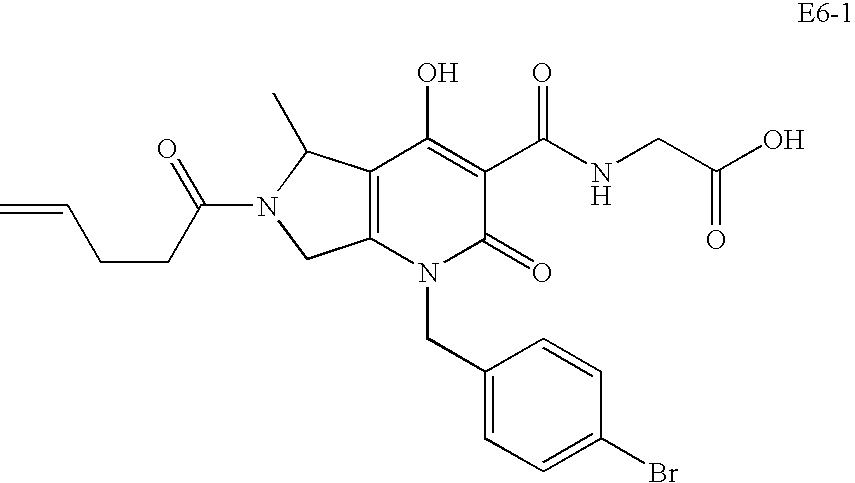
C12=C(N(CC3=CC=C(Br)C=C3)C(=O)C(C(NCC(O)=O)=O)=C1O)CN(C(CCC=C)=O)C2C
